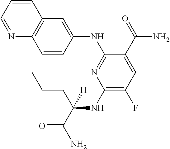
C1(NC(CCC)([H])C(=O)N)=C(F)C=C(C(N)=O)C(NC2=CC3=C(C=C2)N=CC=C3)=N1
